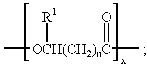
C[OCH(CH2)nC](=O)([R1])C
